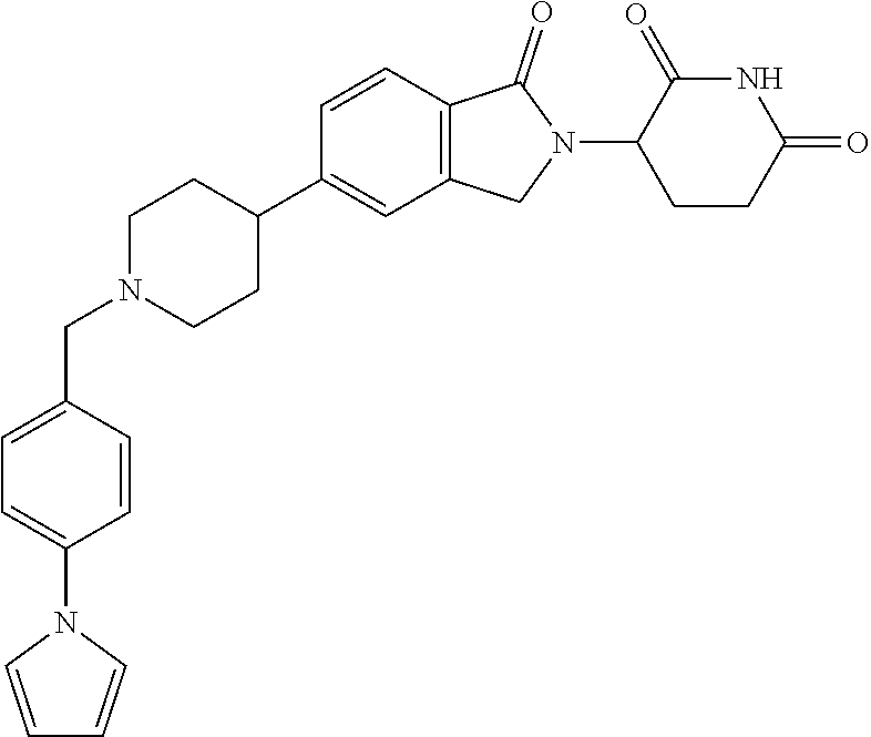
C1N(CC2=CC=C(N3C=CC=C3)C=C2)CCC(C2=CC3=C(C=C2)C(=O)N(C2CCC(=O)NC2=O)C3)C1
